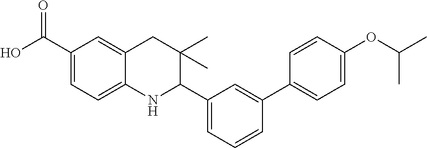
C1(C(O)=O)=CC=C2C(=C1)CC(C)(C)C(C1=CC=CC(C3=CC=C(OC(C)C)C=C3)=C1)N2
